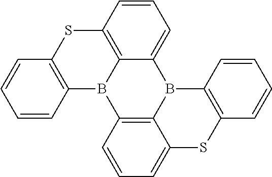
C1=CC2=C(C=C1)B1C3=C(S2)C=CC=C3B2C3=C(C=CC=C3)SC3=CC=CC1=C23
